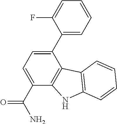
C1(C2=CC=C(C(N)=O)C3=C2C2=C(N3)C=CC=C2)=CC=CC=C1F
